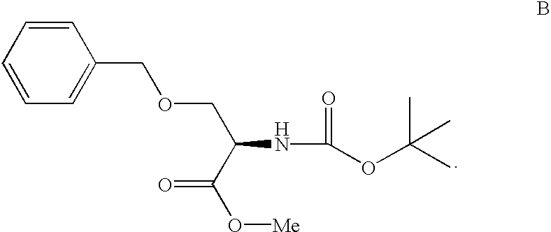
C1=CC=CC=C1COCC(NC(OC(C)(C)C)=O)C(O[Me])=O
